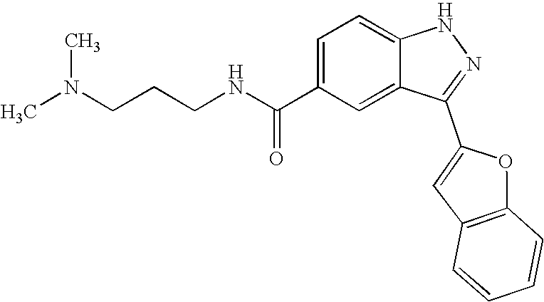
C1=C(C(=O)NCCCN(C)C)C=C2C(=C1)NN=C2C1=CC2=C(C=CC=C2)O1
